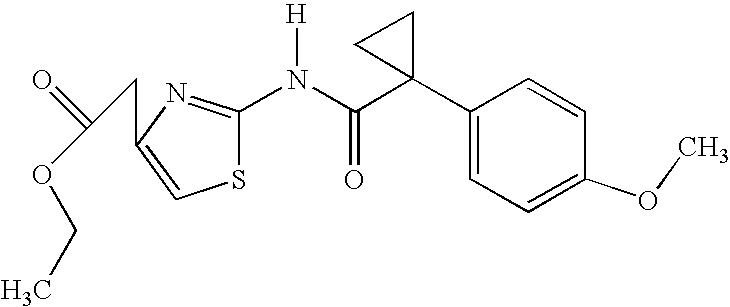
C1(C2(C(N([H])C3=NC(CC(=O)OCC)=CS3)=O)CC2)=CC=C(OC)C=C1
